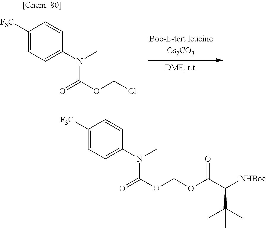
C1([F3C])=CC=C(N(C(=O)OCCl)C)C=C1.C1([F3C])=CC=C(N(C(=O)OCOC(=O)C([NHBoc])C(C)(C)C)C)C=C1
